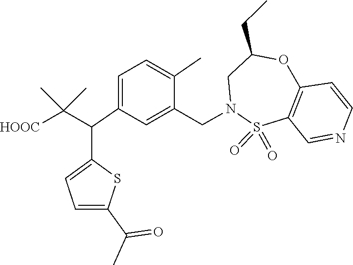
S1(=O)(=O)C2=C(C=CN=C2)OC(CC)CN1CC1=CC(C(C(C)(C)[HOOC])C2=CC=C(C(=O)C)S2)=CC=C1C
